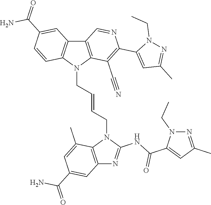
C12=C(N(CC=CCN3C4=C(N=C3NC(C3=CC(C)=NN3CC)=O)C=C(C(=O)N)C=C4C)C3=C1C=C(C(=O)N)C=C3)C(C#N)=C(C1=CC(C)=NN1CC)N=C2
